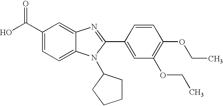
C1(C(O)=O)=CC=C2C(=C1)N=C(C1=CC(OCC)=C(OCC)C=C1)N2C1CCCC1
